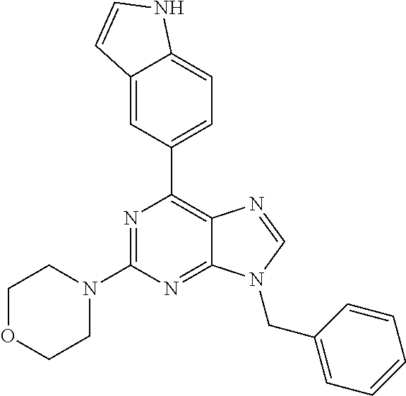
N1=C(N2CCOCC2)N=C2C(=C1C1=CC=C3C(=C1)C=CN3)N=CN2CC1=CC=CC=C1
